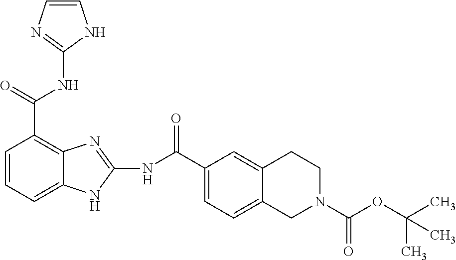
N(C(C1=C2C(=CC=C1)NC(NC(C1=CC=C3C(=C1)CCN(C(OC(C)(C)C)=O)C3)=O)=N2)=O)C1=NC=CN1
